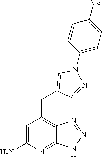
C1=C(N)N=C2C(=C1CC1=CN(C3=CC=C([Me])C=C3)N=C1)N=NN2
